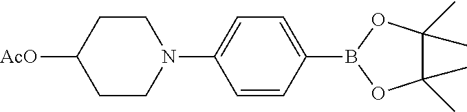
C1([AcO])CCN(C2=CC=C(B3OC(C)(C)C(C)(C)O3)C=C2)CC1
